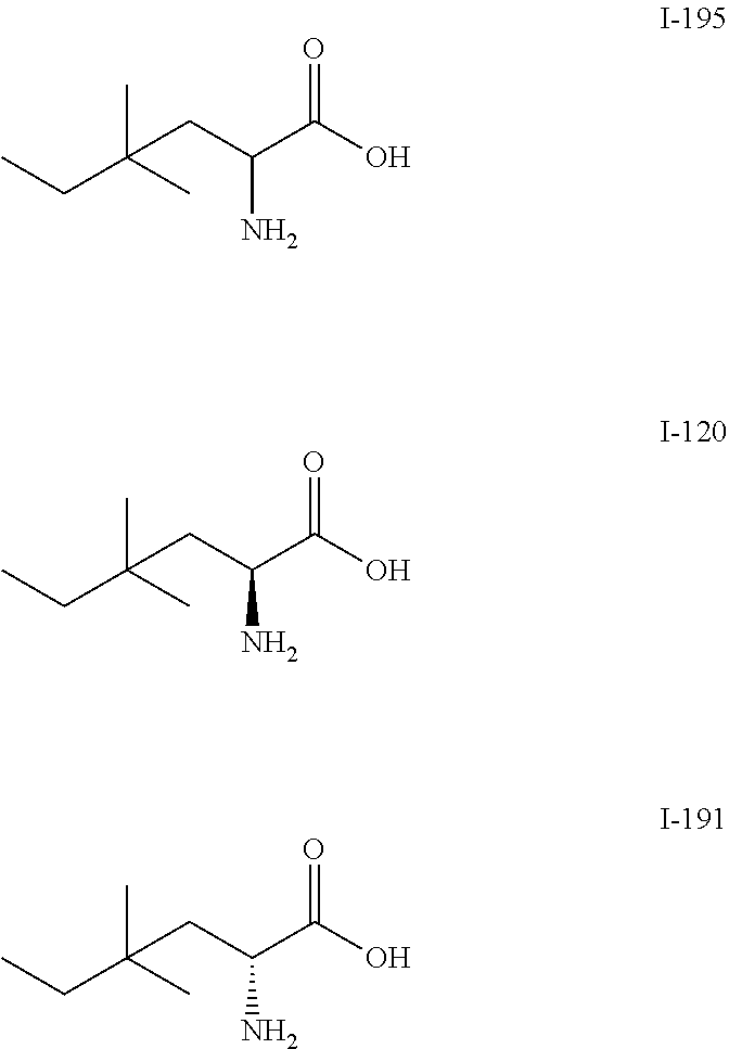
C(CC(C(O)=O)N)(C)(C)CC.C(CC(C(O)=O)N)(C)(C)CC.C(CC(C(O)=O)N)(C)(C)CC
